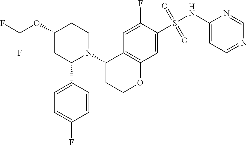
C1(NS(C2=CC3=C(C=C2F)C(N2C(C4=CC=C(F)C=C4)CC(OC(F)F)CC2)CCO3)(=O)=O)=CC=NC=N1
